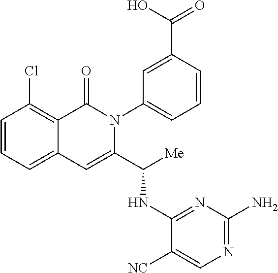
ClC1=C2C(=CC=C1)C=C(C([Me])NC1=NC(N)=NC=C1[NC])N(C1=CC=CC(C(O)=O)=C1)C2=O
